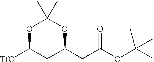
[TfO]C1CC(CC(OC(C)(C)C)=O)OC(C)(C)O1
